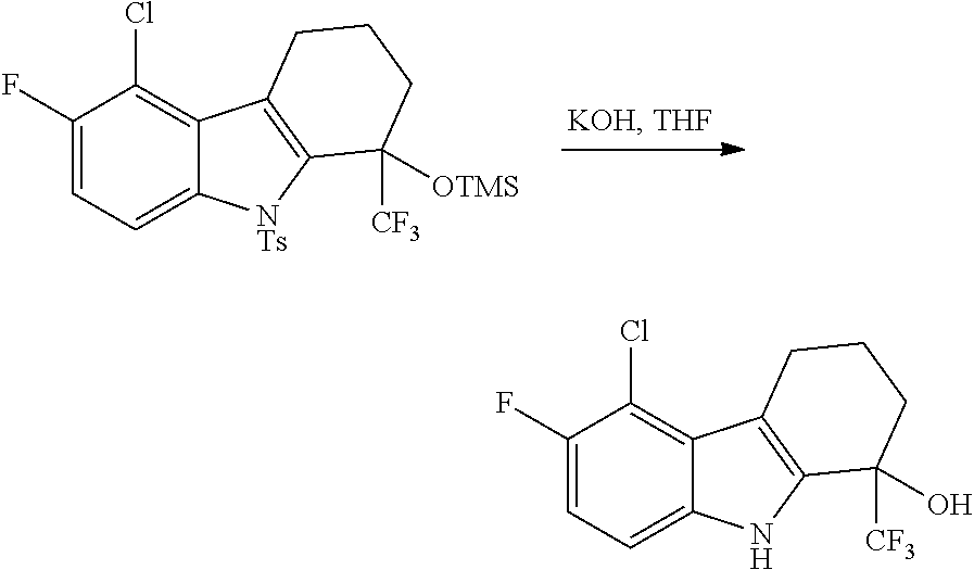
C1(F)=CC=C2C(=C1Cl)C1=C([NTs]2)C([CF3])([OTMS])CCC1.C1(F)=CC=C2C(=C1Cl)C1=C(N2)C([CF3])(O)CCC1
